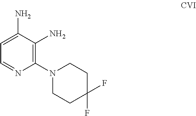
C1(N2CCC(F)(F)CC2)=C(N)C(N)=CC=N1
